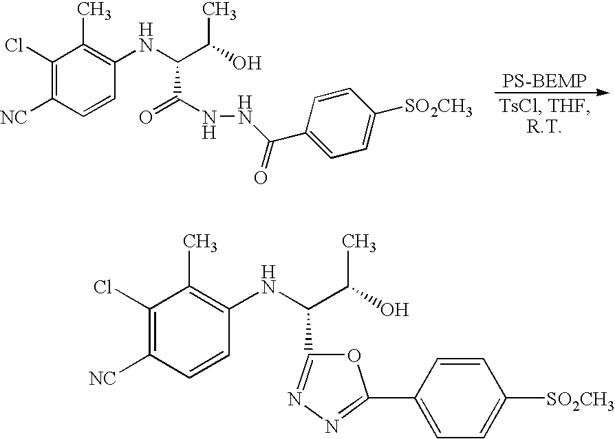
[PS-BEMP].C1(Cl)=C([NC])C=CC(NC(C(O)C)C(=O)NNC(=O)C2=CC=C([SO2CH3])C=C2)=C1C.C1(Cl)=C([NC])C=CC(NC(C(O)C)C2=NN=C(C3=CC=C([SO2CH3])C=C3)O2)=C1C
